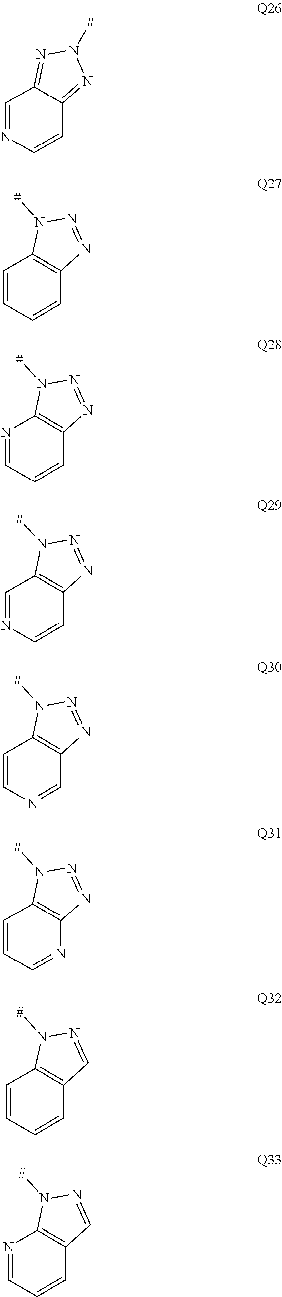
C1=CN=CC2=NN([#])N=C12.C1=CC=CC2=C1N=NN2[#].C1=CC=NC2=C1N=NN2[#].C1=CN=CC2=C1N=NN2[#].C1=NC=CC2=C1N=NN2[#].N1=CC=CC2=C1N=NN2[#].C1=CC=CC2=C1C=NN2[#].C1=CC=NC2=C1C=NN2[#]
